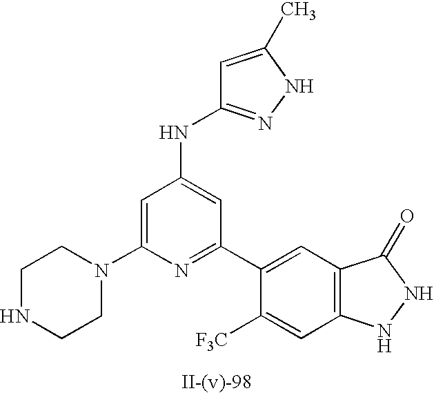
C1=C(C)NN=C1NC1=CC(C2=CC3=C(C=C2[F3C])NNC3=O)=NC(N2CCNCC2)=C1
